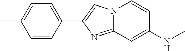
C1(C2=CN3C(=N2)C=C(NC)C=C3)=CC=C(C)C=C1
